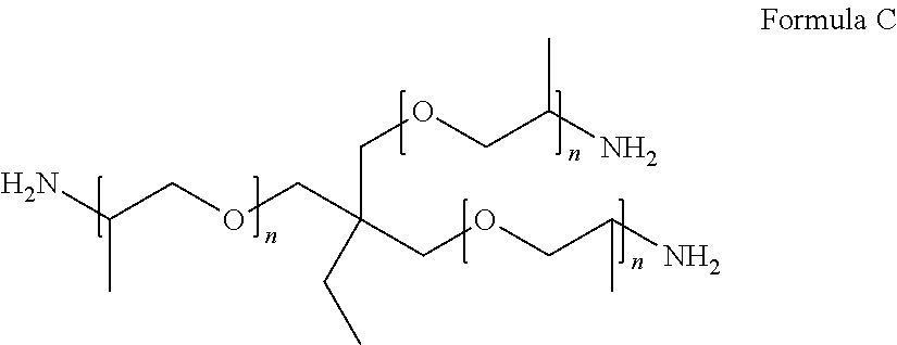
NC(COCC(CC)(COCC(N)C)COCC(N)C)C
